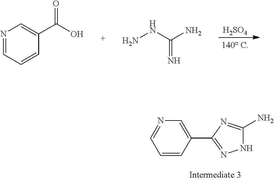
[H2SO4].N1=CC=CC(C(O)=O)=C1.NNC(N)=N.C1=CC(C2=NNC(N)=N2)=CN=C1
